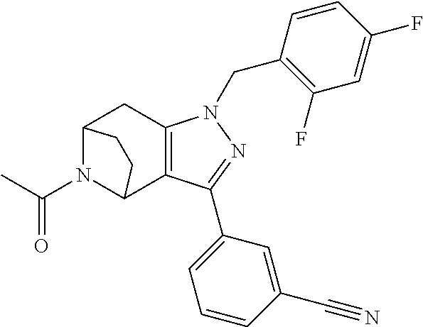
C12N(C(C)=O)C(C3=C(C1)N(CC1=C(F)C=C(F)C=C1)N=C3C1=CC=CC(C#N)=C1)CC2
